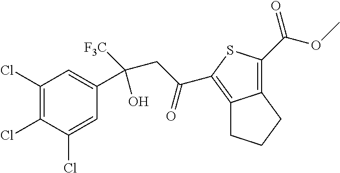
C1(Cl)=C(Cl)C(Cl)=CC(C(CC(=O)C2=C3C(=C(C(=O)OC)S2)CCC3)([F3C])O)=C1
